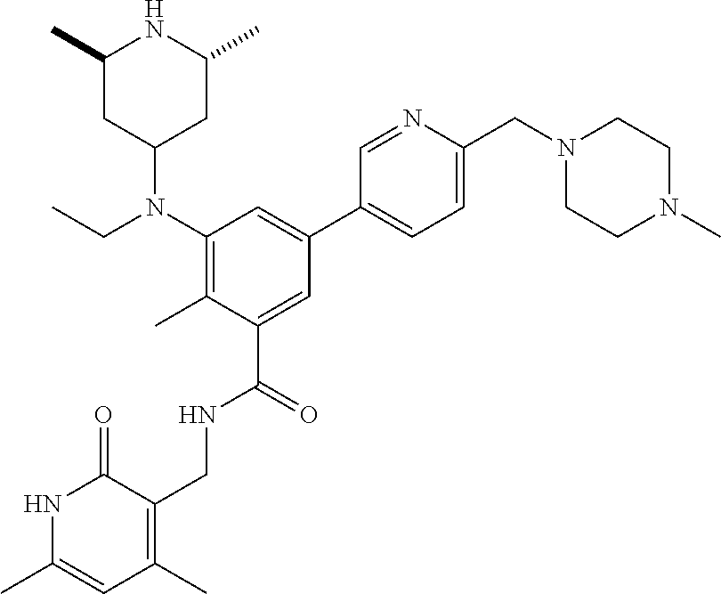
N1C(C)=CC(C)=C(CNC(C2=CC(C3=CC=C(CN4CCN(C)CC4)N=C3)=CC(N(CC)C3CC(C)NC(C)C3)=C2C)=O)C1=O
